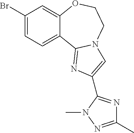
C1(Br)=CC=C2C(=C1)OCCN1C2=NC(C2=NC(C)=NN2C)=C1
